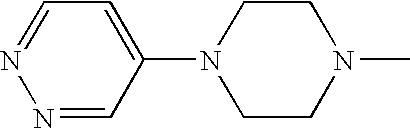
N1=CC=C(N2CCN(C)CC2)C=N1
